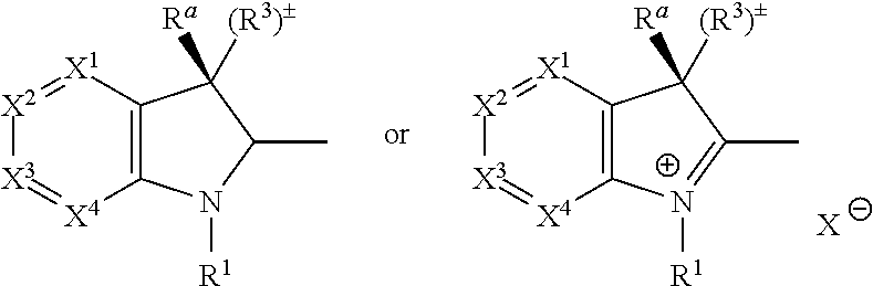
C12=C([X1]=[X2][X3]=[X4]1)C([Ra])([(R3)])C(C)=[N+]2[R1].[X].C12=C([X1]=[X2][X3]=[X4]1)C([Ra])([(R3)])C(C)N2[R1]
